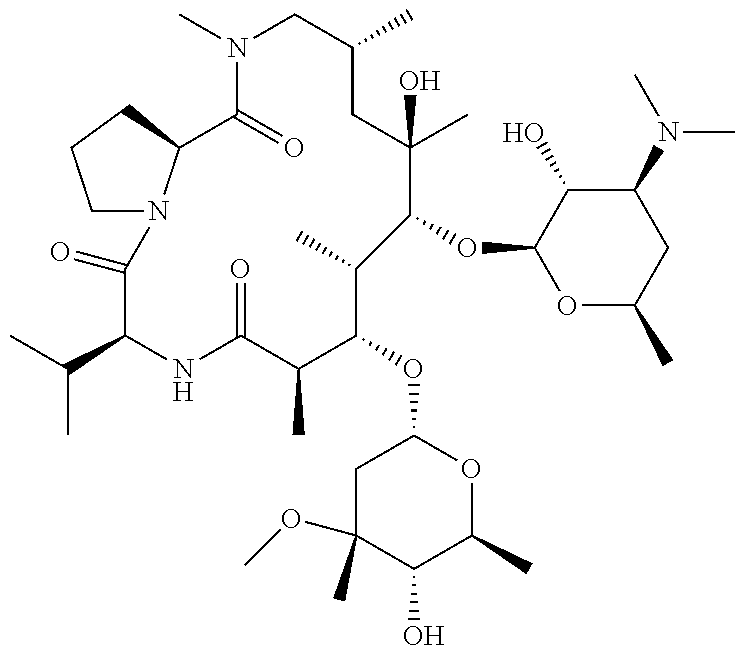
C1N2C(CC1)C(=O)N(C)CC(C)CC(C)(O)C(OC1OC(C)CC(N(C)C)C1O)C(C)C(OC1CC(OC)(C)C(O)C(C)O1)C(C)C(=O)NC(C(C)C)C2=O
